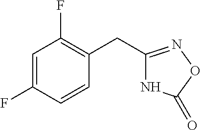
N1C(CC2=C(F)C=C(F)C=C2)=NOC1=O
